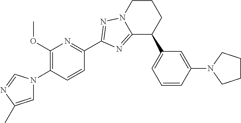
C1(OC)=C(N2C=C(C)N=C2)C=CC(C2=NN3C(=N2)C(C2=CC=CC(N4CCCC4)=C2)CCC3)=N1
